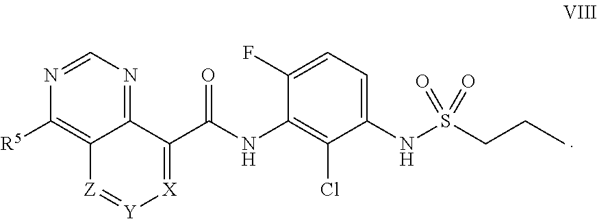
N1=CN=C2C(=C1[R5])[Z]=[Y][X]=C2C(NC1=C(Cl)C(NS(CCC)(=O)=O)=CC=C1F)=O
